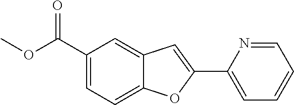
C1=C(C(OC)=O)C=C2C(=C1)OC(C1=CC=CC=N1)=C2
